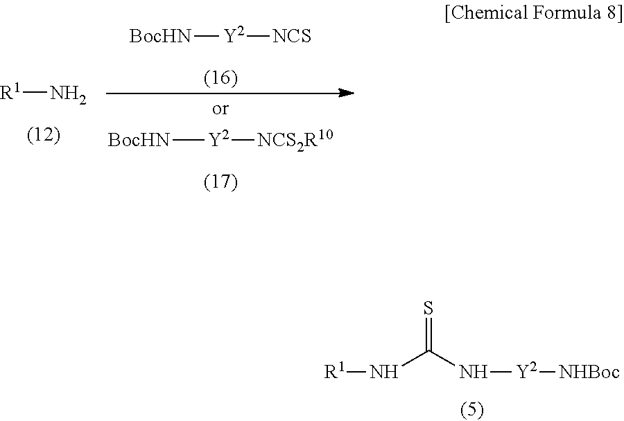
N(C(N[Y2][NHBoc])=S)[R1].[R1]N.[Y2]([NCS])[BocHN].[Y2]([NCS2R10])[BocHN]
